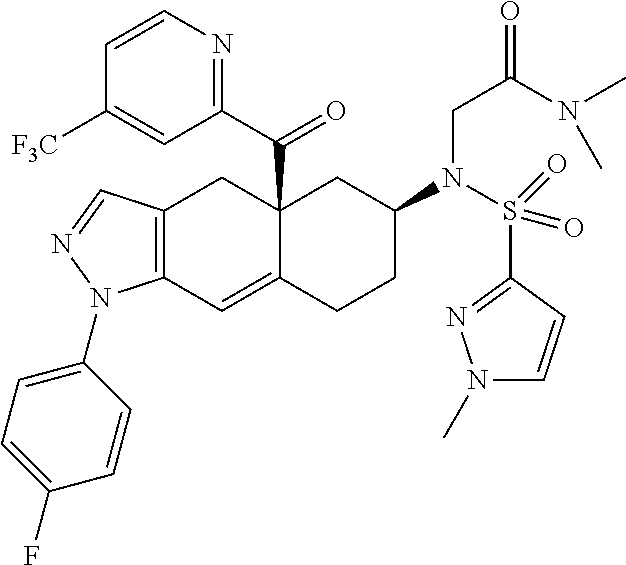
C12(C(C3=NC=CC([F3C])=C3)=O)C(=CC3=C(C1)C=NN3C1=CC=C(F)C=C1)CCC(N(S(C1=NN(C)C=C1)(=O)=O)CC(=O)N(C)C)C2
